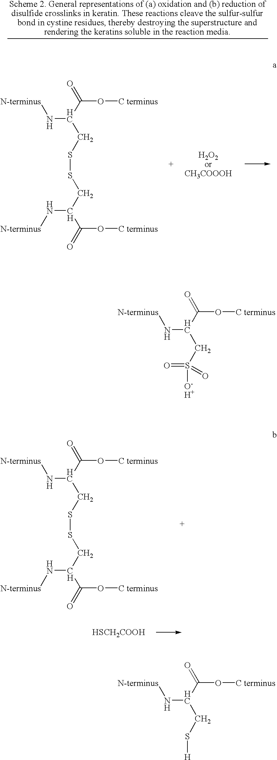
O=C(C(CSSCC(C(=O)O[C terminus])N[N-terminus])N[N-terminus])O[C terminus].[HSCH2COOH].O=C(C(CSSCC(C(=O)O[C terminus])N[N-terminus])N[N-terminus])O[C terminus].O=C(C(CS([O-H+])(=O)=O)N[N-terminus])O[C terminus].O=C(C(CS[H])N[N-terminus])O[C terminus]
